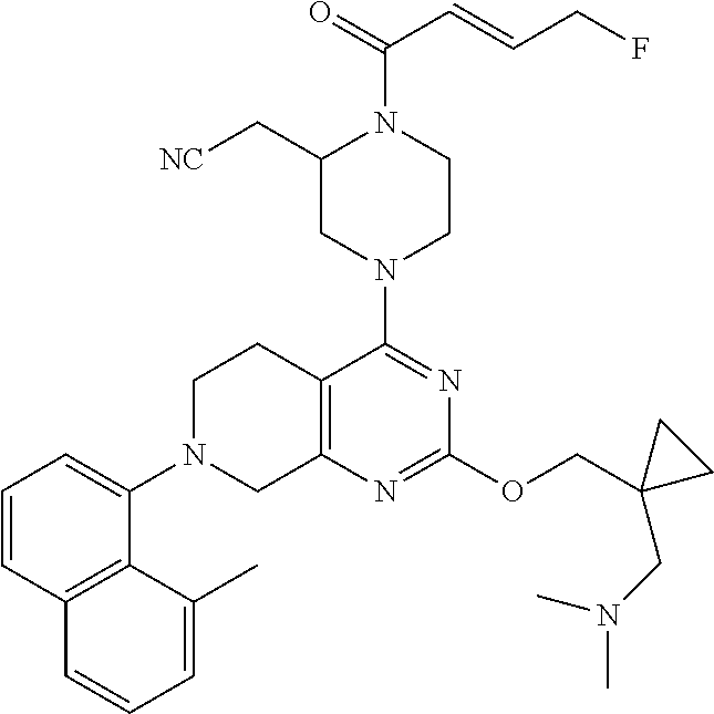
C1=CC2=C(C(N3CC4=C(CC3)C(N3CCN(C(=O)C=CCF)C(C[NC])C3)=NC(OCC3(CN(C)C)CC3)=N4)=C1)C(C)=CC=C2
